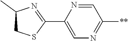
C1(C2=NC(C)CS2)=CN=C([**])C=N1
